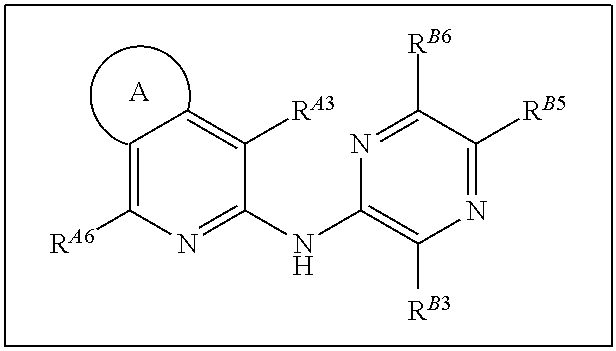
C1=C([RA6])N=C(NC2=C([RB3])N=C([RB5])C([RB6])=N2)C([RA3])=C1.[A]
